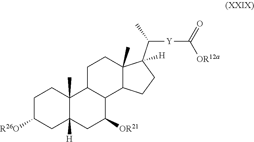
C1C([R26O])CC2([H])C(C)(C1)C1C(C([OR21])C2)C2C(C)(CC1)C(C([Y]C([OR12a])=O)C)([H])CC2
